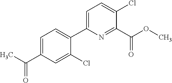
C1=C(C(C)=O)C=C(Cl)C(C2=CC=C(Cl)C(C(OC)=O)=N2)=C1
